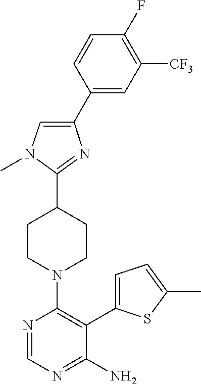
C1(C2=CC([CF3])=C(F)C=C2)=CN(C)C(C2CCN(C3=C(C4=CC=C(C)S4)C(N)=NC=N3)CC2)=N1
